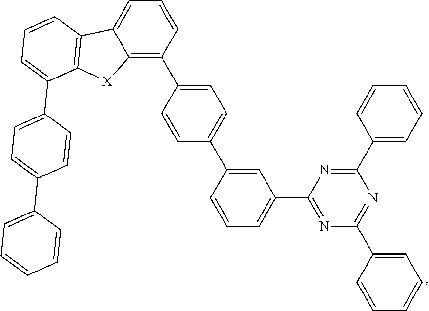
C12=C(C3=CC=C(C4=CC(C5=NC(C6=CC=CC=C6)=NC(C6=CC=CC=C6)=N5)=CC=C4)C=C3)C=CC=C1C1=C([X]2)C(C2=CC=C(C3=CC=CC=C3)C=C2)=CC=C1
